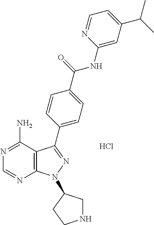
Cl.C12=C(C(N)=NC=N1)C(C1=CC=C(C(NC3=CC(C(C)C)=CC=N3)=O)C=C1)=NN2C1CNCC1
